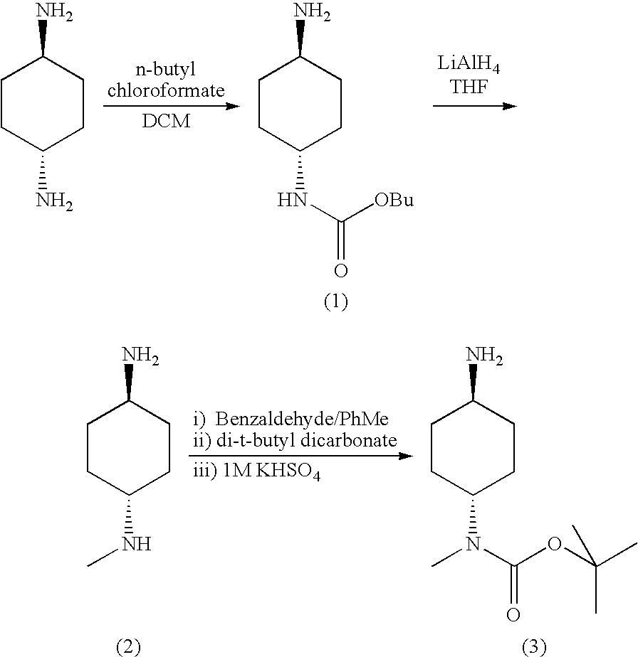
C1CC(N)CCC1N.C1CC(NC(=O)[OBu])CCC1N.C1CC(NC)CCC1N.C1CC(N(C)C(OC(C)(C)C)=O)CCC1N
